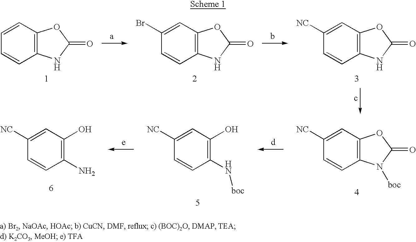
C12=C(C=CC=C1)OC(=O)N2.C12=C(C=C(Br)C=C1)OC(=O)N2.C12=C(C=C([NC])C=C1)OC(=O)N2.C12=C(C=C([NC])C=C1)OC(=O)N2[boc].C1(N[boc])=C(O)C=C([NC])C=C1.C1(N)=C(O)C=C([NC])C=C1
